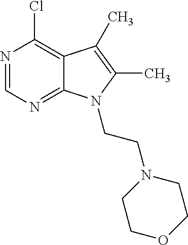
N1=CN=C2C(=C1Cl)C(C)=C(C)N2CCN1CCOCC1
